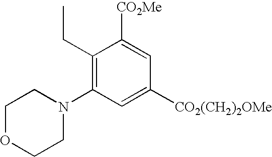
C1(CC)=C(N2CCOCC2)C=C([CO2(CH2)2OMe])C=C1[CO2Me]
